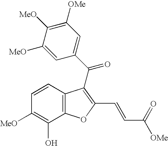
C1=C([MeO])C([MeO])=C([OMe])C=C1C(=O)C1=C(C=CC([OMe])=O)OC2=C1C=CC([MeO])=C2O
